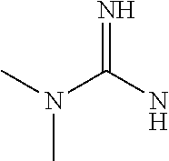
N(C(N)=N)(C)C
